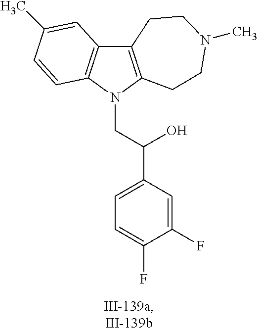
C12=C(N(CC(C3=CC=C(F)C(F)=C3)O)C3=C1C=C(C)C=C3)CCN(C)CC2
